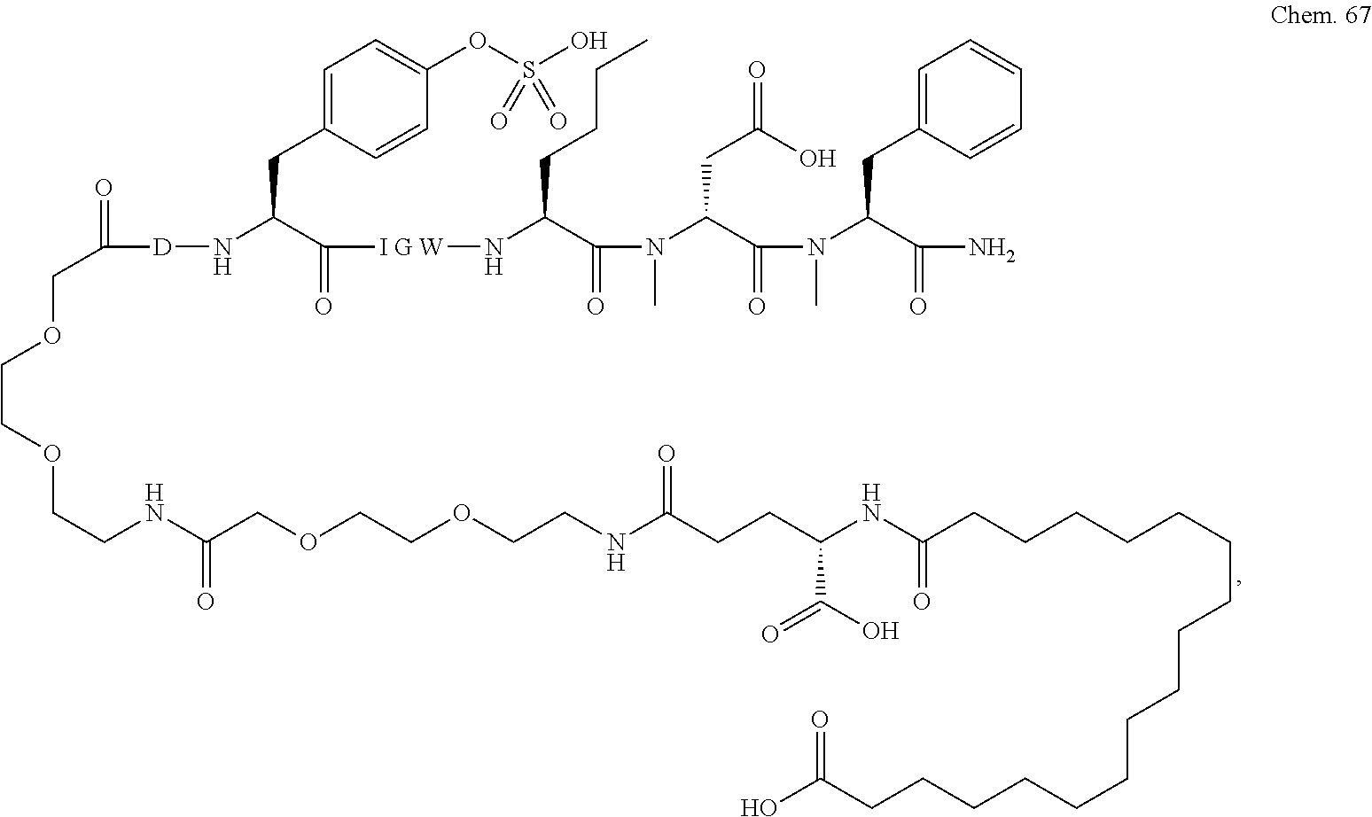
C1=C(CC(N[D]C(COCCOCCNC(COCCOCCNC(CCC(NC(CCCCCCCCCCCCCCCCC(O)=O)=O)C(=O)O)=O)=O)=O)C([I G W]NC(C(N(C(C(N(C(C(N)=O)CC2=CC=CC=C2)C)=O)CC(O)=O)C)=O)CCCC)=O)C=CC(OS(O)(=O)=O)=C1
